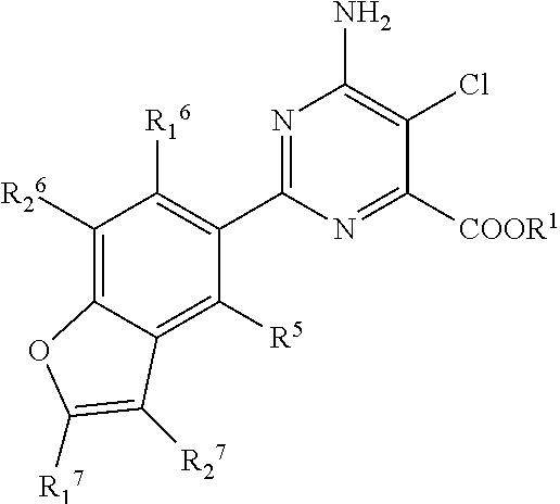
C1([R26])=C2C(=C([R5])C(C3=NC(N)=C(Cl)C([COOR1])=N3)=C1[R16])C([R27])=C([R17])O2
